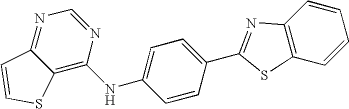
C12=C(C=CC=C1)SC(C1=CC=C(NC3=C4C(=NC=N3)C=CS4)C=C1)=N2
